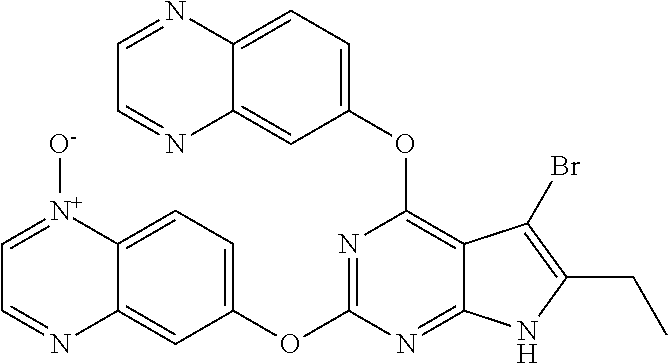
N1=C(OC2=CC=C3C(=C2)N=CC=[N+]3[O-])N=C2C(=C1OC1=CC=C3C(=C1)N=CC=N3)C(Br)=C(CC)N2
